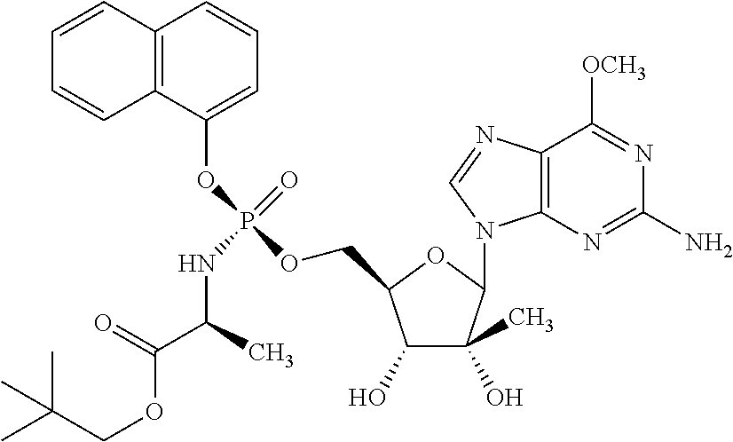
C1(O)C(O)(C)C(N2C3=C(N=C2)C([OCH3])=NC(N)=N3)OC1COP(OC1=CC=CC2=C1C=CC=C2)(=O)NC(C(=O)OCC(C)(C)C)C
